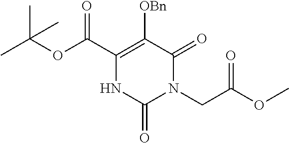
C1(C(=O)OC(C)(C)C)=C([OBn])C(=O)N(CC(OC)=O)C(=O)N1
